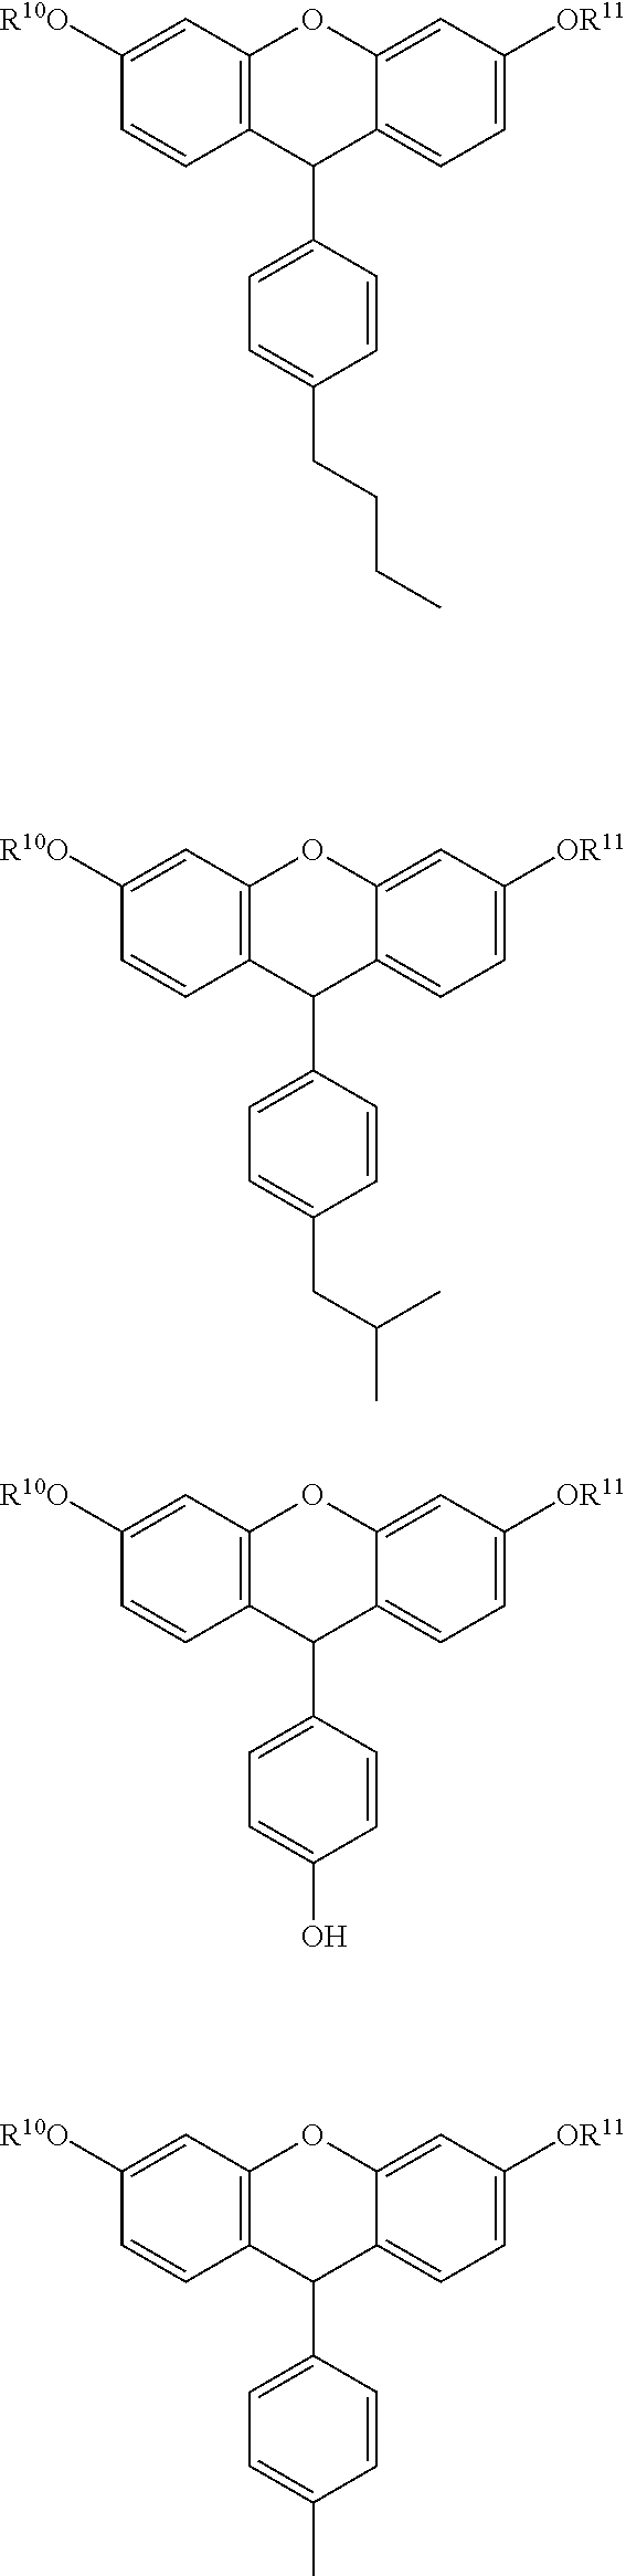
C12=CC=C([OR11])C=C1OC1=C(C2C2=CC=C(CC(C)C)C=C2)C=CC([R10O])=C1.C1=C2C(C3=CC=C(CCCC)C=C3)C3=C(C=C([R10O])C=C3)OC2=CC([OR11])=C1.C1=C2C(C3=CC=C(O)C=C3)C3=C(C=C([R10O])C=C3)OC2=CC([OR11])=C1.C1=C2C(C3=CC=C(C)C=C3)C3=C(C=C([R10O])C=C3)OC2=CC([OR11])=C1
